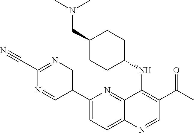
C12=NC(C3=CN=C(C#N)N=C3)=CC=C1N=CC(C(C)=O)=C2NC1CCC(CN(C)C)CC1
